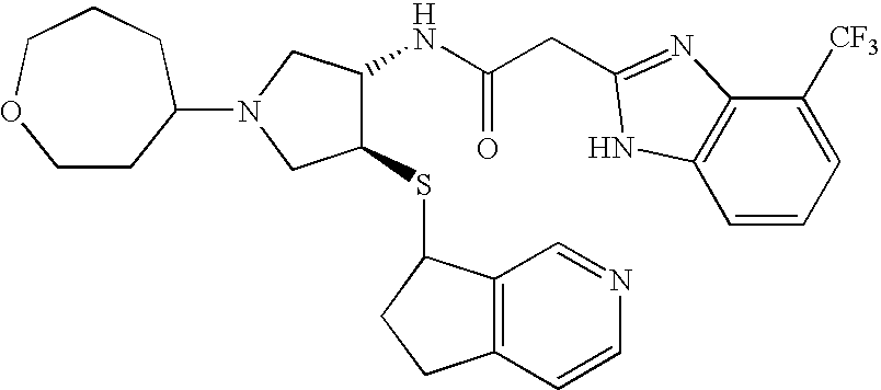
C(C(NC1C(SC2C3=C(CC2)C=CN=C3)CN(C2CCOCCC2)C1)=O)C1=NC2=C(C=CC=C2[CF3])N1
